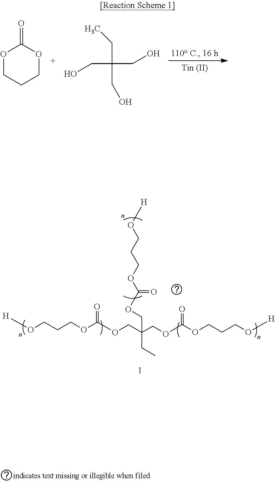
O1CCCOC1=O.C(C(CC)(CO)CO)O.[H]OCCCOC(OCC(COC(OCCCO[H])=O)(CC)COC(OCCCO[H])=O)=O
